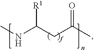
CNC(CC(C)=O)[R1]
